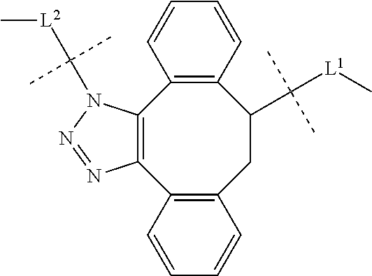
C12=C(C3=C(CC(C([L1]C)(C)C)C4=C1C=CC=C4)C=CC=C3)N=NN2C([L2]C)(C)C
